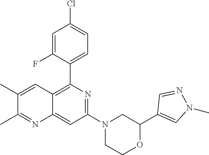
C1(C2=C3C(=CC(N4CCOC(C5=CN(C)N=C5)C4)=N2)N=C(C)C(C)=C3)=CC=C(Cl)C=C1F
